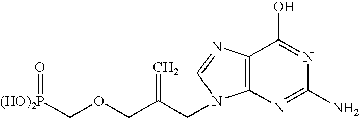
[(HO)2P](COCC(CN1C2=C(C(O)=NC(N)=N2)N=C1)=C)=O
